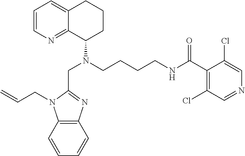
C1=CN=C2C(=C1)CCCC2N(CC1=NC2=C(N1CC=C)C=CC=C2)CCCCNC(C1=C(Cl)C=NC=C1Cl)=O
